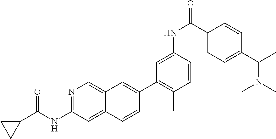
N1=C(NC(C2CC2)=O)C=C2C(=C1)C=C(C1=C(C)C=CC(NC(C3=CC=C(C(N(C)C)C)C=C3)=O)=C1)C=C2
